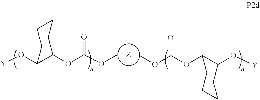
[Z].[Y]OC1C(OC(OC)=O)CCCC1.[Y]OC1C(OC(OC)=O)CCCC1
